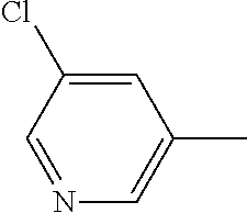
N1=CC(Cl)=CC(C)=C1
